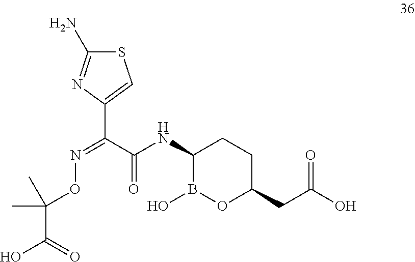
C(C(NC1B(O)OC(CC(O)=O)CC1)=O)(=NOC(C(O)=O)(C)C)C1=CSC(N)=N1
